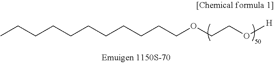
CCCCCCCCCCCOCCO[H]
